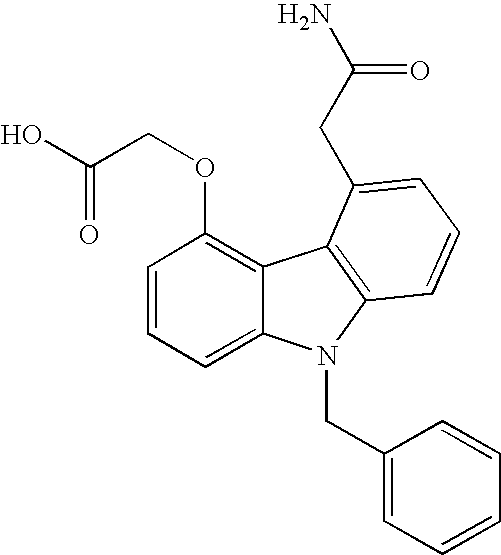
C1=CC=C2C(=C1OCC(=O)O)C1=C(N2CC2=CC=CC=C2)C=CC=C1CC(=O)N
